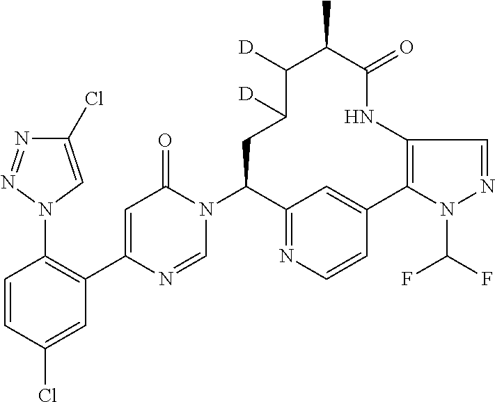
N1=NN(C2=C(C3=CC(=O)N(C4C5=NC=CC(=C5)C5=C(NC(=O)C(C)C([D])C([D])C4)C=NN5C(F)F)C=N3)C=C(Cl)C=C2)C=C1Cl
